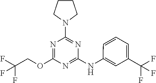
N1(C2=NC(NC3=CC(C(F)(F)F)=CC=C3)=NC(OCC(F)(F)F)=N2)CCCC1
